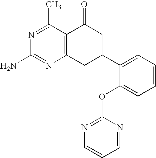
C12=C(C(C)=NC(N)=N1)C(=O)CC(C1=CC=CC=C1OC1=NC=CC=N1)C2
